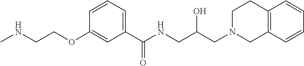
C1(OCCNC)=CC(C(NCC(CN2CC3=C(CC2)C=CC=C3)O)=O)=CC=C1
